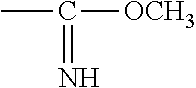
CC([OCH3])=N
